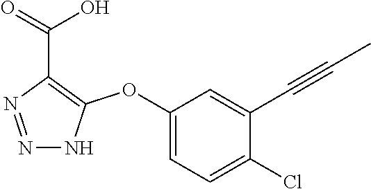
C1(OC2=C(C(=O)O)N=NN2)=CC=C(Cl)C(C#CC)=C1
